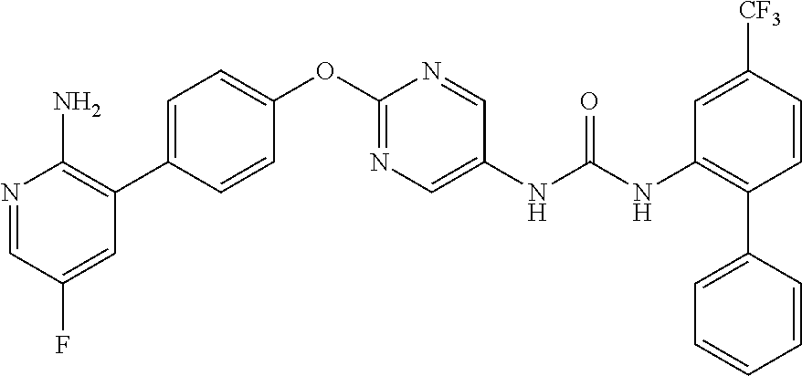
C1(OC2=NC=C(NC(NC3=C(C4=CC=CC=C4)C=CC([CF3])=C3)=O)C=N2)=CC=C(C2=C(N)N=CC(F)=C2)C=C1
